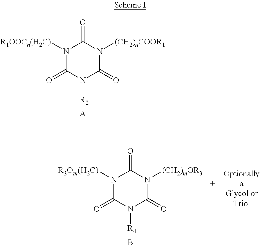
N1([R1OOCn(H2C)])C(=O)N([R2])C(=O)N([(CH2)nCOOR1])C1=O.[A].N1([R3Om(H2C)])C(=O)N([R4])C(=O)N([(CH2)mOR3])C1=O.B
